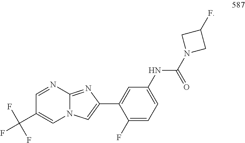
C1(F)=CC=C(NC(N2CC(F)C2)=O)C=C1C1=CN2C(=N1)N=CC(C(F)(F)F)=C2
